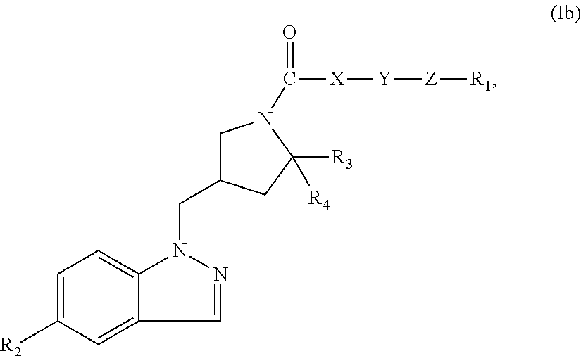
C1=C([R2])C=C2C(=C1)N(CC1CN(C([X][Y][Z][R1])=O)C([R4])([R3])C1)N=C2
